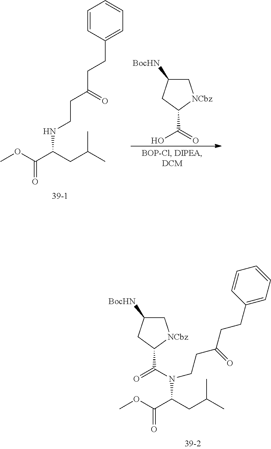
COC(C(CC(C)C)NCCC(CCC1=CC=CC=C1)=O)=O.C1C([BocHN])CC(C(=O)O)[NCbz]1.COC(C(CC(C)C)N(CCC(=O)CCC1=CC=CC=C1)C(=O)C1[NCbz]CC([BocHN])C1)=O
